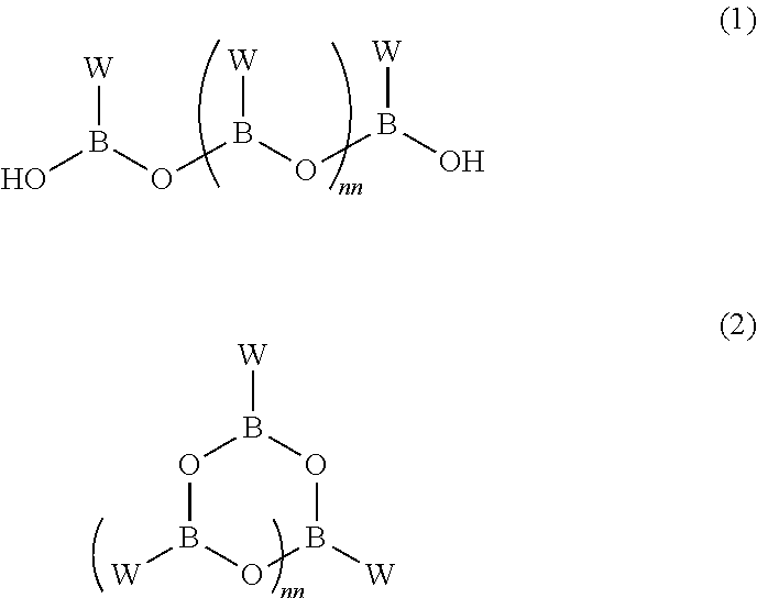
OB(OB(OB(O)[W])[W])[W].O1B([W])OB([W])OB1[W]
